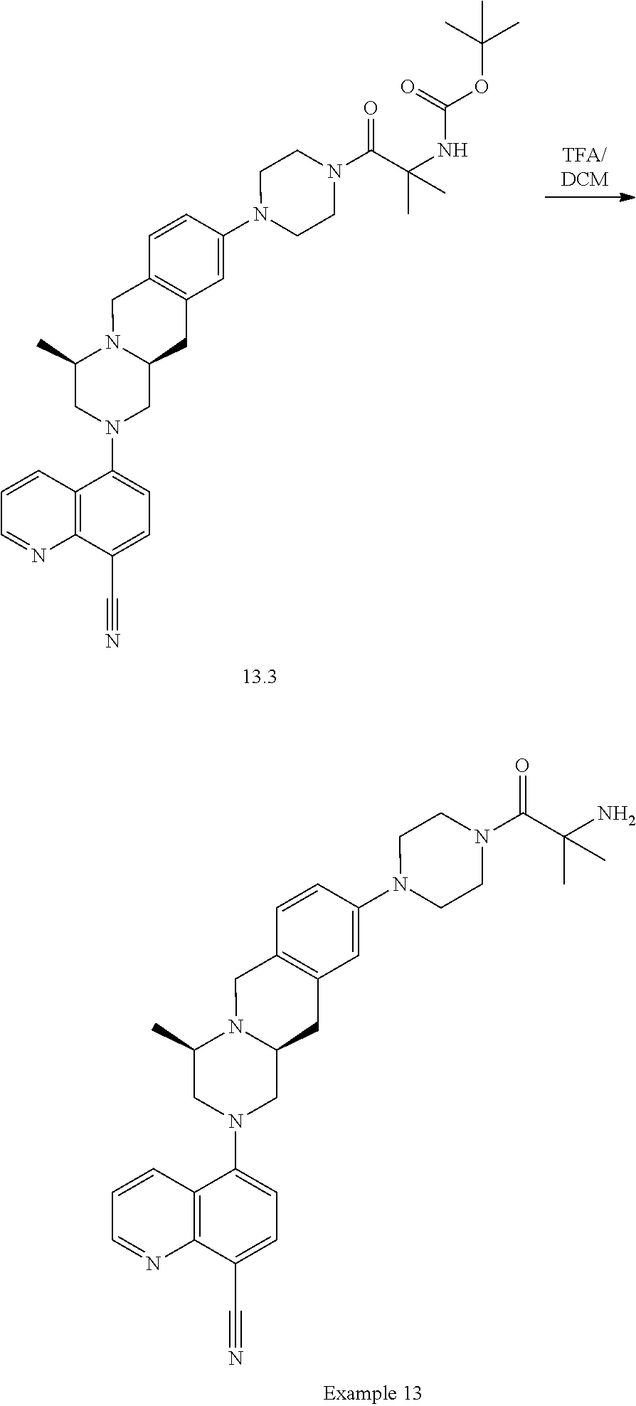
C1=CC2=C(N=C1)C(C#N)=CC=C2N1CC2N(C(C)C1)CC1=C(C2)C=C(N2CCN(C(C(NC(=O)OC(C)(C)C)(C)C)=O)CC2)C=C1.C1=CC2=C(N=C1)C(C#N)=CC=C2N1CC2N(C(C)C1)CC1=C(C2)C=C(N2CCN(C(=O)C(C)(N)C)CC2)C=C1
